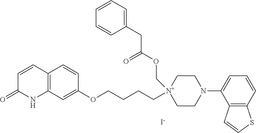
[I-].C12=C(C=C(OCCCC[N+]3(COC(CC4=CC=CC=C4)=O)CCN(C4=CC=CC5=C4C=CS5)CC3)C=C1)NC(=O)C=C2
